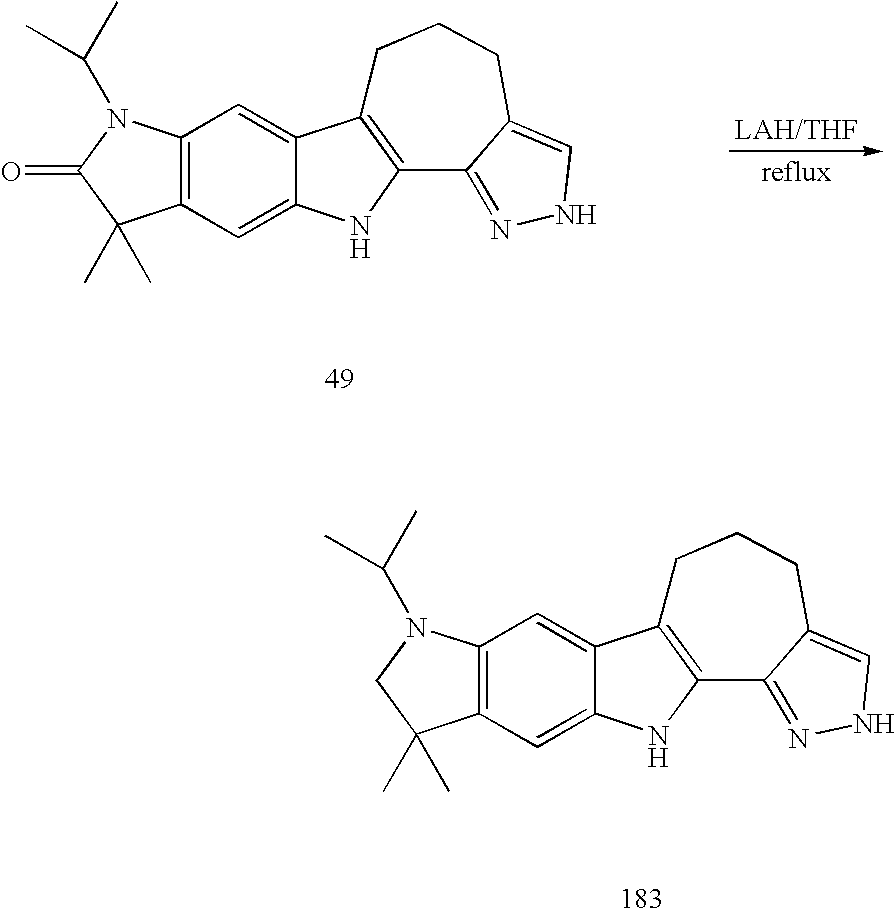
C12=C(C=C3C(=C1)C1=C(N3)C3=NNC=C3CCC1)C(C)(C)C(=O)N2C(C)C.C12=C(C=C3C(=C1)C1=C(N3)C3=NNC=C3CCC1)C(C)(C)CN2C(C)C
